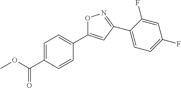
O1C(C2=CC=C(C(=O)OC)C=C2)=CC(C2=CC=C(F)C=C2F)=N1
